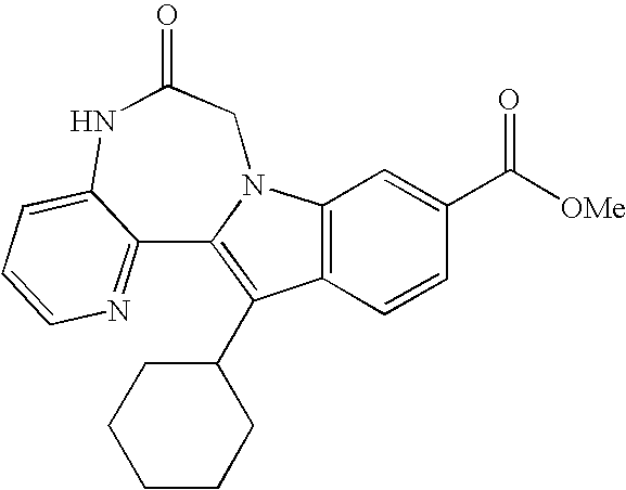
C12=C(C=CC(C([OMe])=O)=C1)C(C1CCCCC1)=C1N2CC(=O)NC2=CC=CN=C12
